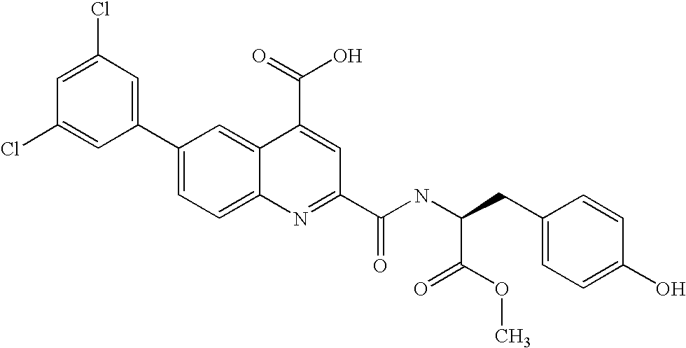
C1(C2=CC(Cl)=CC(Cl)=C2)=CC=C2C(=C1)C(C(=O)O)=CC(C(NC(CC1=CC=C(O)C=C1)C(=O)OC)=O)=N2
